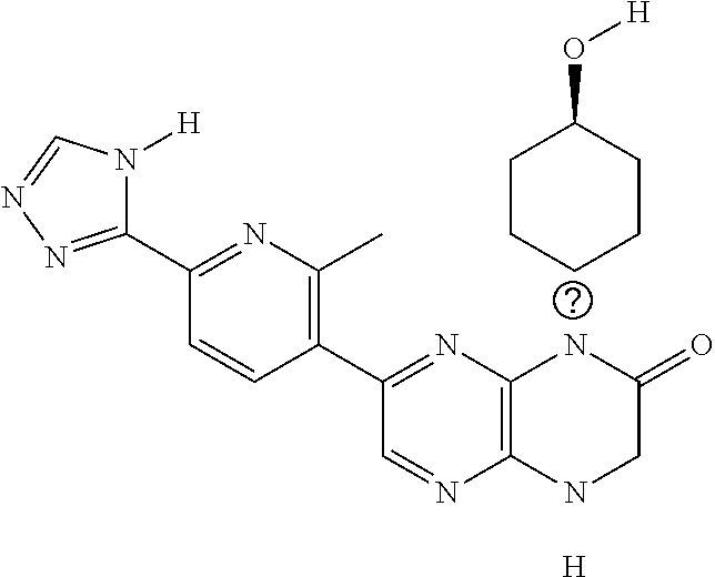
[H].C12=C(NCC(=O)N1)N=CC(C1=C(C)N=C(C3=NN=CN3[H])C=C1)=N2.C1CCC(O[H])CC1
